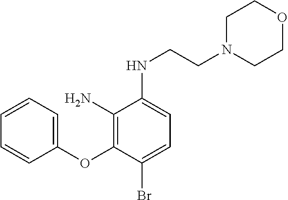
C1(OC2=C(N)C(NCCN3CCOCC3)=CC=C2Br)=CC=CC=C1
